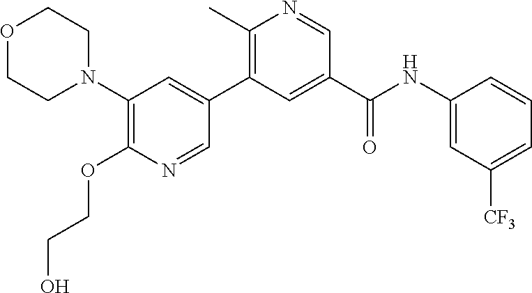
C1(N2CCOCC2)=C(OCCO)N=CC(C2=C(C)N=CC(C(NC3=CC([CF3])=CC=C3)=O)=C2)=C1
